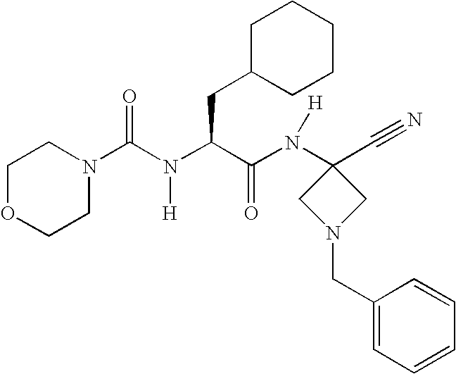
O1CCN(C(N(C(C(N(C2(C#N)CN(CC3=CC=CC=C3)C2)[H])=O)CC2CCCCC2)[H])=O)CC1
